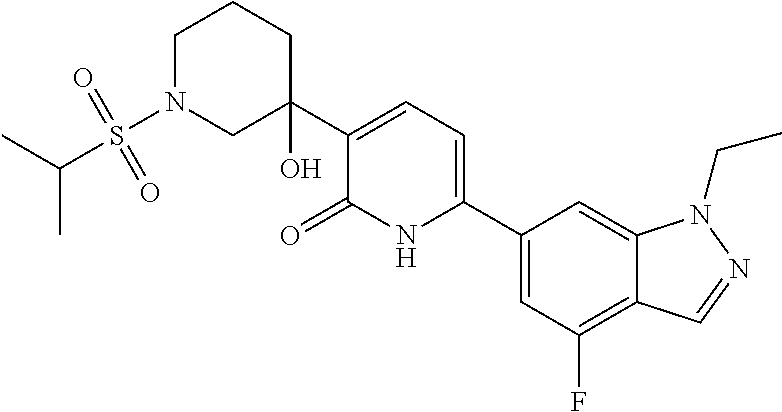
C1(C2=CC=C(C3(O)CN(S(C(C)C)(=O)=O)CCC3)C(=O)N2)=CC(F)=C2C(=C1)N(CC)N=C2
